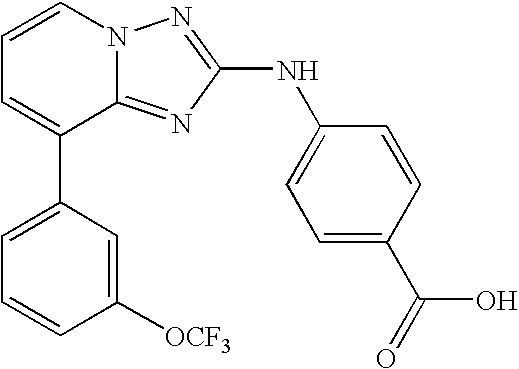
C1=C(C2=CC=CN3C2=NC(NC2=CC=C(C(=O)O)C=C2)=N3)C=C([OCF3])C=C1
